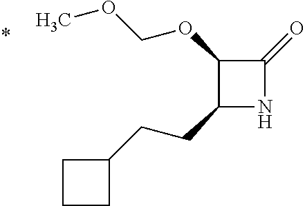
C1(CCC2CCC2)NC(=O)C1OCOC
